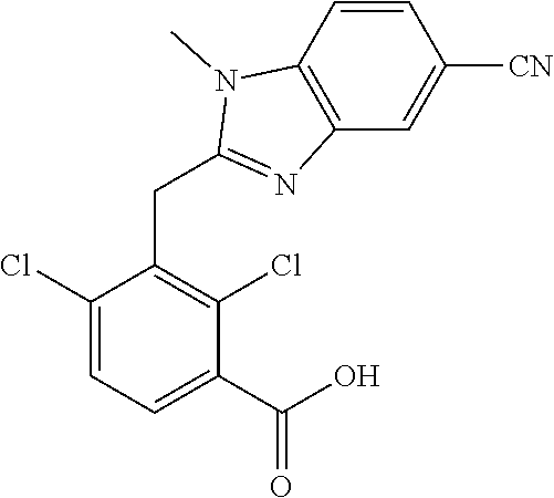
C1(Cl)=CC=C(C(O)=O)C(Cl)=C1CC1=NC2=C(N1C)C=CC([CN])=C2
